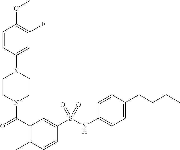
C1CN(C(=O)C2=C(C)C=CC(S(NC3=CC=C(CCCC)C=C3)(=O)=O)=C2)CCN1C1=CC(F)=C(OC)C=C1
